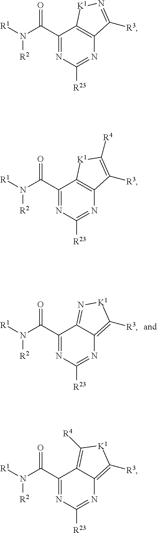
N([R2])([R1])C(C1=NC([R23])=NC2=C([R3])[K1]N=C12)=O.N([R2])([R1])C(C1=NC([R23])=NC2=C1[K1]N=C2[R3])=O.N([R2])([R1])C(C1=NC([R23])=NC2=C1[K1]C([R4])=C2[R3])=O.N([R2])([R1])C(C1=NC([R23])=NC2=C([R3])[K1]C([R4])=C12)=O
